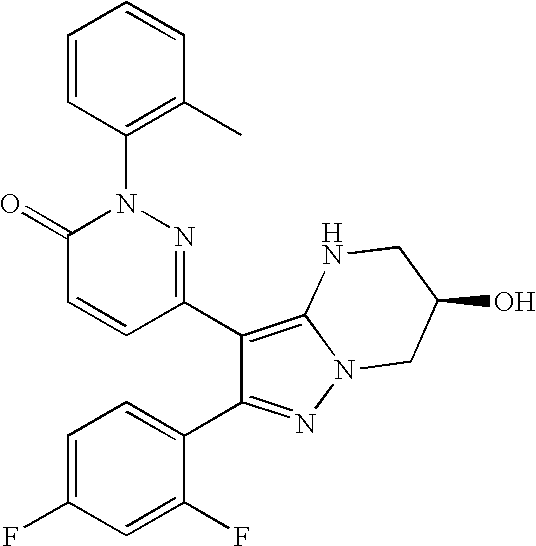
C1(C2=C3N(N=C2C2=CC=C(F)C=C2F)CC(O)CN3)=NN(C2=C(C)C=CC=C2)C(=O)C=C1
